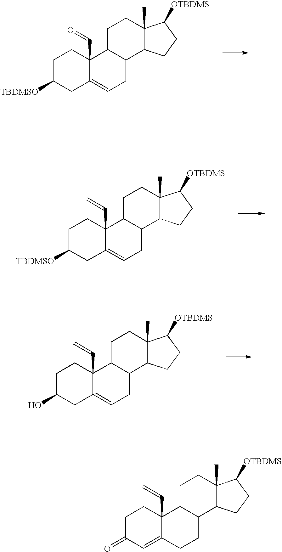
C1C([TBDMSO])CC2=CCC3C(C2(C=O)C1)CCC1(C)C3CCC1[OTBDMS].C1C([TBDMSO])CC2=CCC3C(C2(C=C)C1)CCC1(C)C3CCC1[OTBDMS].C1C(O)CC2=CCC3C(C2(C=C)C1)CCC1(C)C3CCC1[OTBDMS].C1C(=O)C=C2C(C=C)(C1)C1C(CC2)C2C(C)(CC1)C([OTBDMS])CC2
